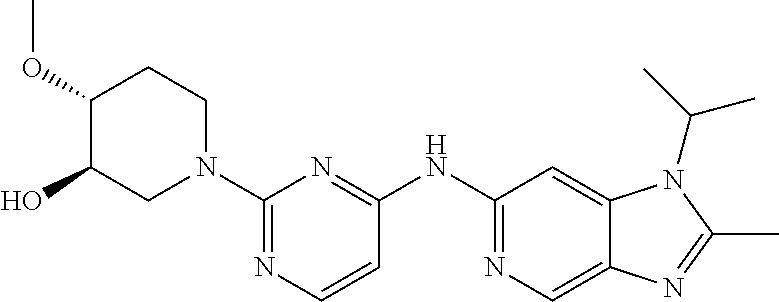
C1(N2CCC(OC)C(O)C2)=NC=CC(NC2=NC=C3C(=C2)N(C(C)C)C(C)=N3)=N1
